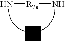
N[R7a]N
